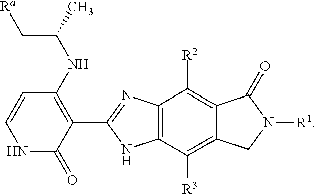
C12=C(C([R3])=C3C(=C1[R2])C(=O)N([R1])C3)NC(C1=C(NC(C)C[Ra])C=CNC1=O)=N2
